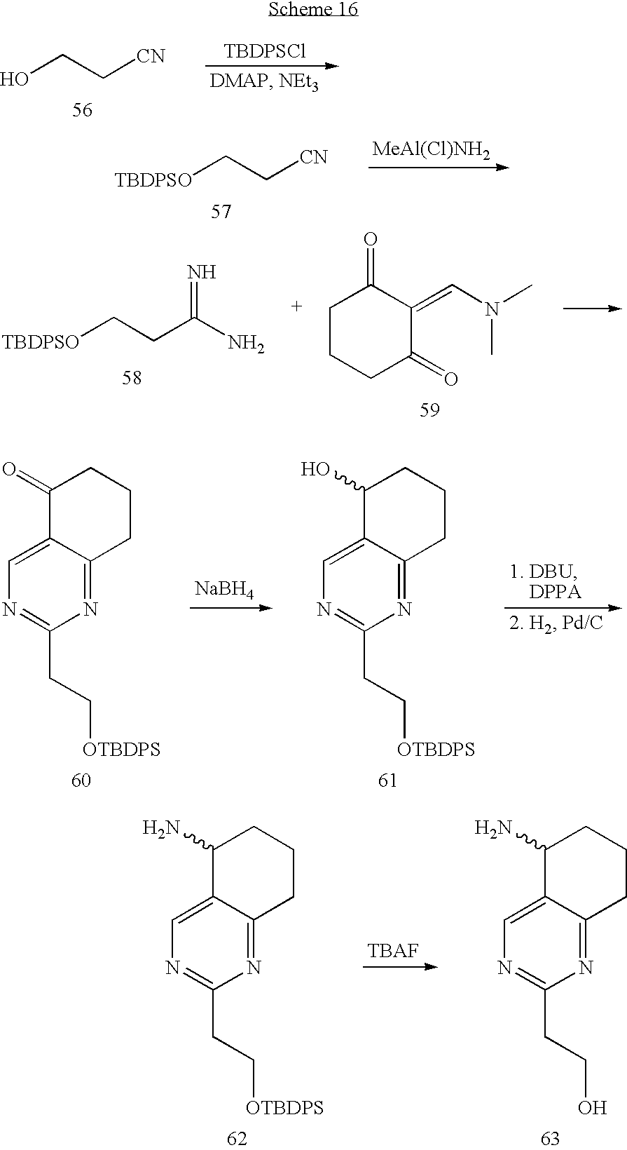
[TBDPSCl].OCC[CN].[MeAl(Cl)NH2].[TBDPSO]CC[CN].N1=C2C(=CN=C1CC[OTBDPS])C(N)CCC2.N1=C2C(=CN=C1CCO)C(N)CCC2.[TBDPSO]CCC(N)=N.C1CCC(=O)C(=CN(C)C)C1=O.N1=C2C(=CN=C1CC[OTBDPS])C(=O)CCC2.[NaBH4].N1=C2C(=CN=C1CC[OTBDPS])C(O)CCC2
